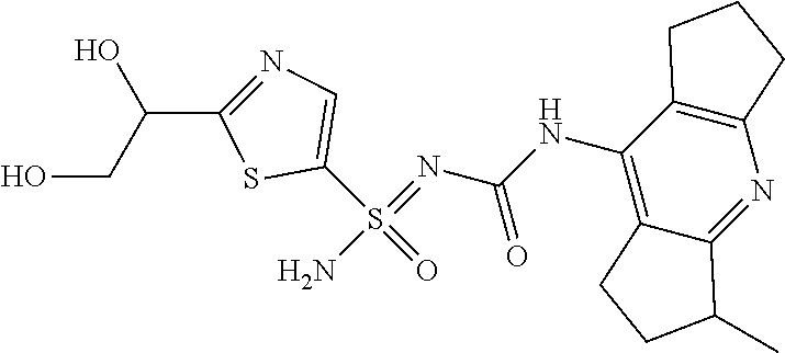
C1(NC(=O)N=S(N)(C2=CN=C(C(CO)O)S2)=O)=C2C(=NC3=C1CCC3)C(C)CC2
